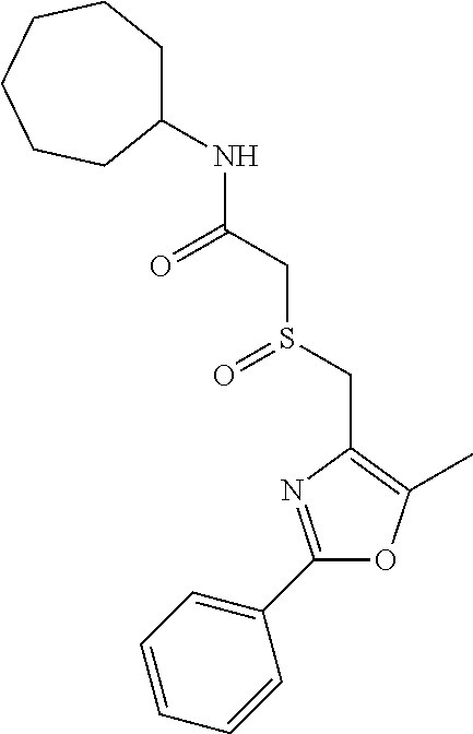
C1=CC=CC(C2=NC(CS(CC(=O)NC3CCCCCC3)=O)=C(C)O2)=C1
